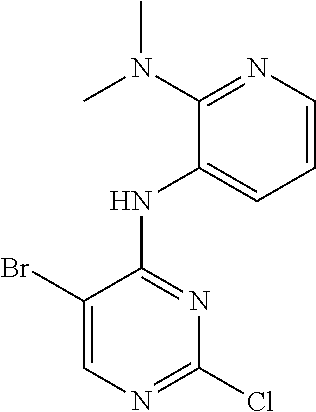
ClC1=NC=C(Br)C(NC2=CC=CN=C2N(C)C)=N1
